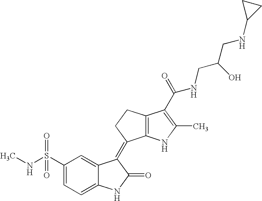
C12=C(NC(C)=C1C(=O)NCC(CNC1CC1)O)C(=C1C3=CC(S(NC)(=O)=O)=CC=C3NC1=O)CC2
